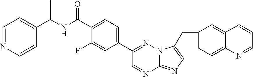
C1(CC2=CN=C3N=CC(C4=CC=C(C(=O)NC(C5=CC=NC=C5)C)C(F)=C4)=NN32)=CC=C2C(=C1)C=CC=N2
